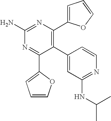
C1(C2=CC(NC(C)C)=NC=C2)=C(C2=CC=CO2)N=C(N)N=C1C1=CC=CO1
